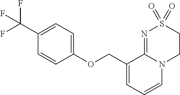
C(C1=CC=CN2C1=NS(=O)(=O)CC2)OC1=CC=C(C(F)(F)F)C=C1
